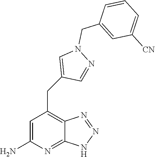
C1=C(N)N=C2C(=C1CC1=CN(CC3=CC([CN])=CC=C3)N=C1)N=NN2
